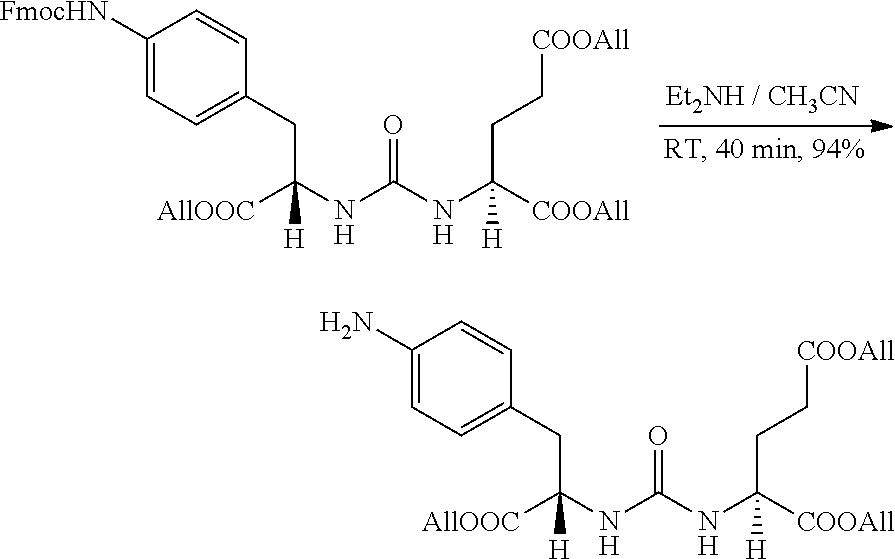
C1([FmocHN])=CC=C(CC(NC(NC([COOAll])([H])CC[COOAll])=O)([AllOOC])[H])C=C1.C1(N)=CC=C(CC(NC(NC([COOAll])([H])CC[COOAll])=O)([AllOOC])[H])C=C1
